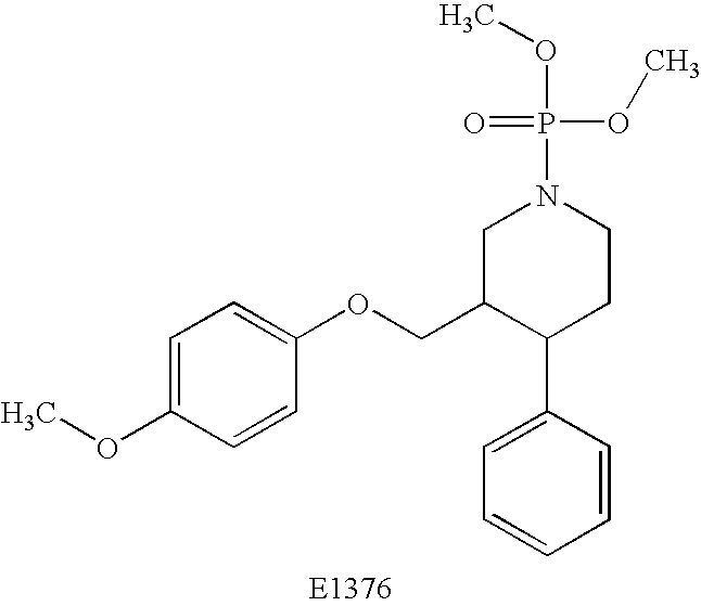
C1=C(OC)C=CC(OCC2C(C3=CC=CC=C3)CCN(P(=O)(OC)OC)C2)=C1
